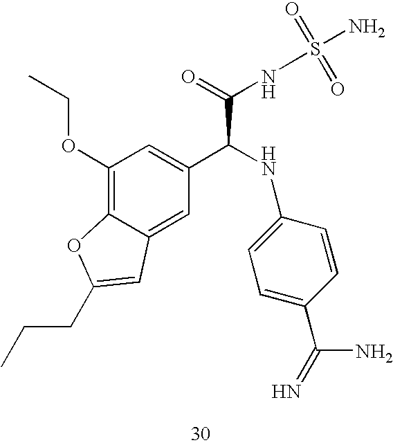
C1(OCC)=C2C(=CC(C(NC3=CC=C(C(=N)N)C=C3)C(=O)NS(=O)(=O)N)=C1)C=C(CCC)O2
